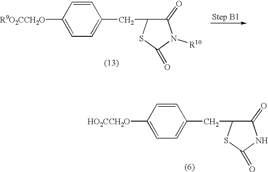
C1([HO2CCH2O])=CC=C(CC2C(=O)NC(=O)S2)C=C1.C1([R9O2CCH2O])=CC=C(CC2C(=O)N([R10])C(=O)S2)C=C1
